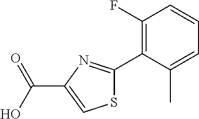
S1C(C2=C(F)C=CC=C2C)=NC(C(O)=O)=C1
